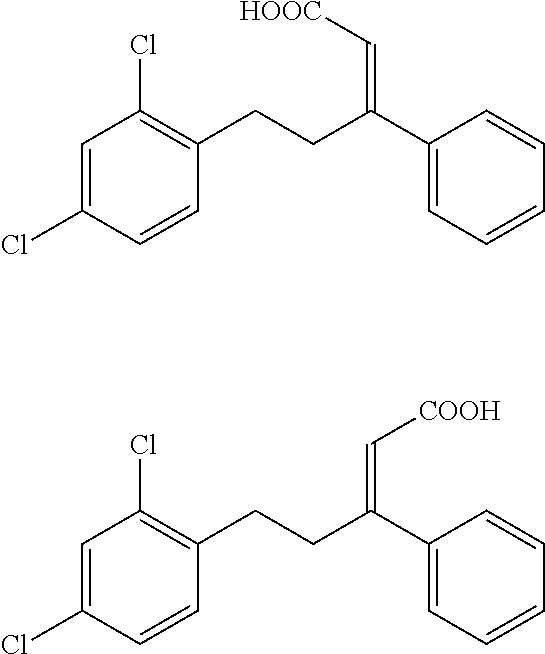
C1=C(Cl)C=CC(CCC(C2=CC=CC=C2)=C[HOOC])=C1Cl.C1=C(Cl)C=CC(CCC(C2=CC=CC=C2)=C[COOH])=C1Cl
